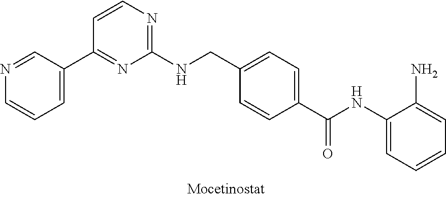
C1=CN=C(NCC2=CC=C(C(NC3=CC=CC=C3N)=O)C=C2)N=C1C1=CC=CN=C1
